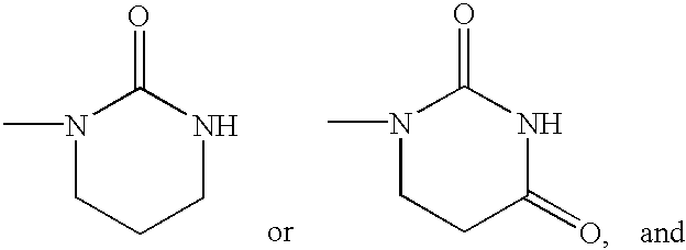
N1(C)CCCNC1=O.N1(C)CCC(=O)NC1=O
